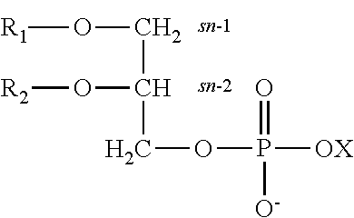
[R1]OCC(COP([OX])(=O)[O-])O[R2]
